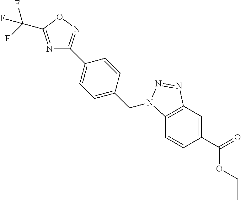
N1=C(C(F)(F)F)ON=C1C1=CC=C(CN2C3=C(C=C(C(OCC)=O)C=C3)N=N2)C=C1
